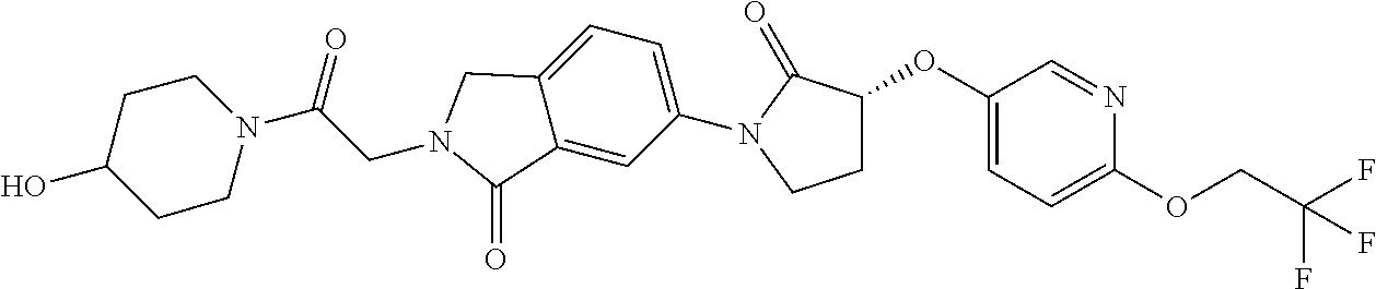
C1(OC2CCN(C3=CC=C4C(=C3)C(=O)N(CC(N3CCC(O)CC3)=O)C4)C2=O)=CC=C(OCC(F)(F)F)N=C1
